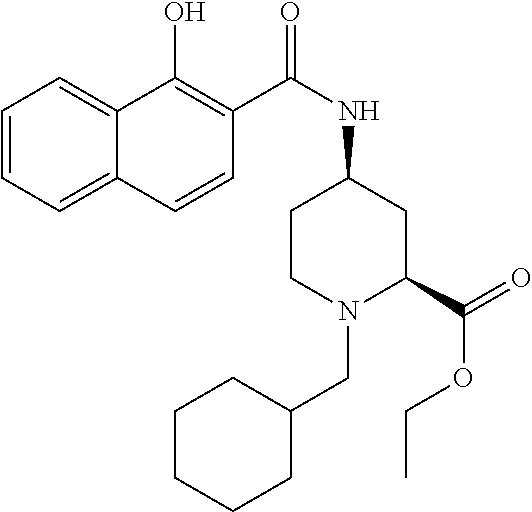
C1=CC=C2C(=C1)C(O)=C(C(NC1CCN(CC3CCCCC3)C(C(OCC)=O)C1)=O)C=C2
